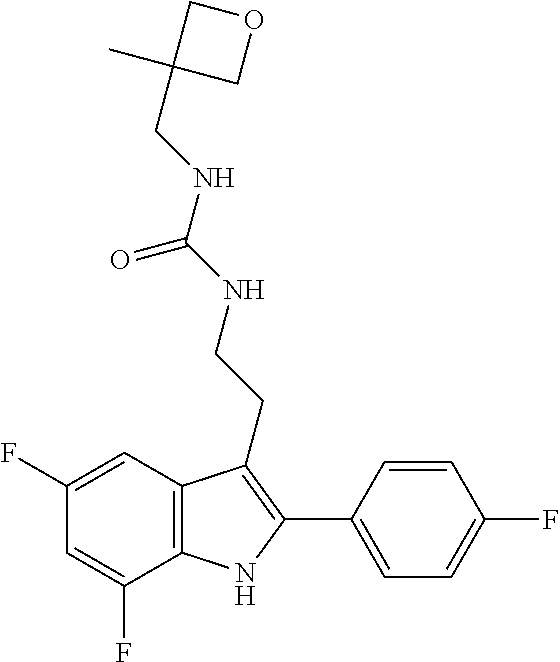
C1=C(F)C2=C(C=C1F)C(CCNC(NCC1(C)COC1)=O)=C(C1=CC=C(F)C=C1)N2
